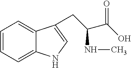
C1=CC=C2C(=C1)C(CC(C(O)=O)NC)=CN2
